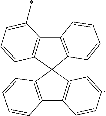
C1=C(*)C2=C(C=C1)C1(C3=C2C=CC=C3)C2=C(C=CC=C2)C2=C1C=CC=C2
